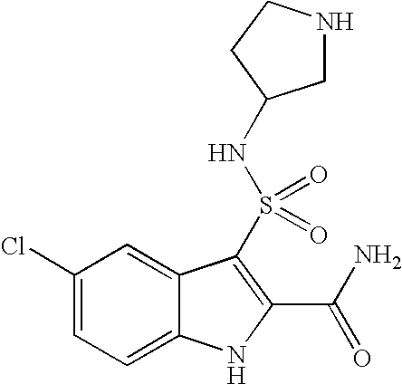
C1(Cl)=CC=C2C(=C1)C(S(=O)(=O)NC1CNCC1)=C(C(N)=O)N2
